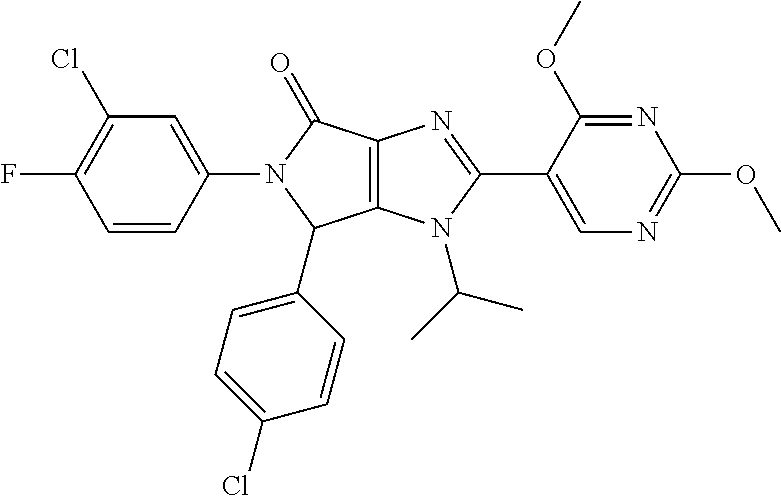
C12=C(N(C(C)C)C(C3=CN=C(OC)N=C3OC)=N1)C(C1=CC=C(Cl)C=C1)N(C1=CC(Cl)=C(F)C=C1)C2=O
